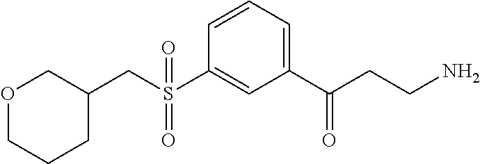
O1CCCC(CS(C2=CC(C(CCN)=O)=CC=C2)(=O)=O)C1
